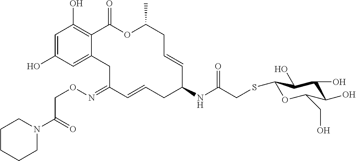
C1=C(O)C=C2C(=C1O)C(=O)OC(C)CC=CC(NC(CSC1OC(CO)C(O)C(O)C1O)=O)CC=CC(=NOCC(N1CCCCC1)=O)C2
